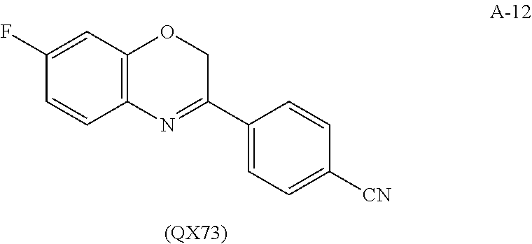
C1(F)=CC2=C(C=C1)N=C(C1=CC=C([CN])C=C1)CO2.[(QX73)]
